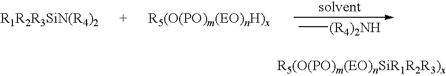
C[(R4)2NH]
